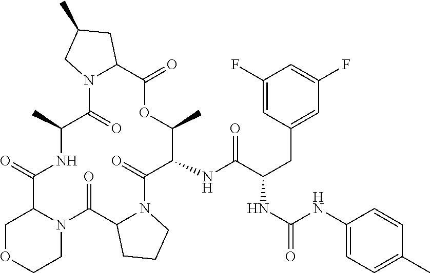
N(C1C(C)OC(=O)C2N(C(=O)C(C)NC(=O)C3N(C(=O)C4N(C1=O)CCC4)CCOC3)CC(C)C2)C(C(CC1=CC(F)=CC(F)=C1)NC(=O)NC1=CC=C(C)C=C1)=O
